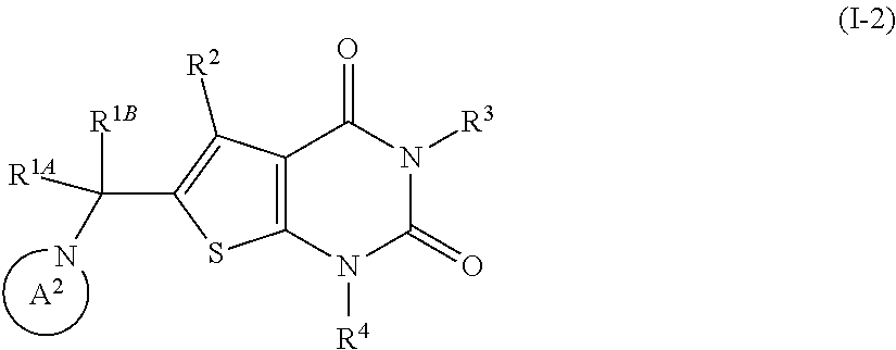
[A2].C12=C(N([R4])C(=O)N([R3])C1=O)SC(C(N)([R1A])[R1B])=C2[R2]
